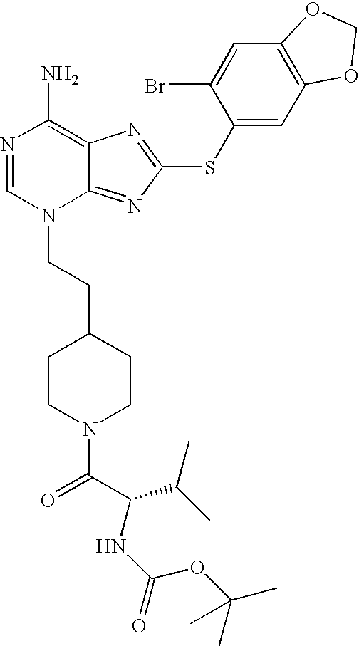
N1=CN(CCC2CCN(C(=O)C(NC(=O)OC(C)(C)C)C(C)C)CC2)C2=NC(SC3=CC4=C(C=C3Br)OCO4)=NC2=C1N
